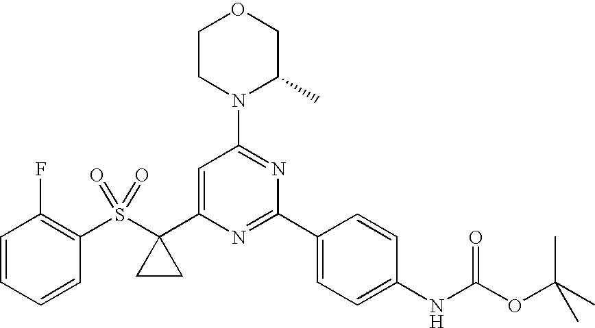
C1=CC=CC(S(C2(C3=CC(N4C(C)COCC4)=NC(C4=CC=C(NC(OC(C)(C)C)=O)C=C4)=N3)CC2)(=O)=O)=C1F
